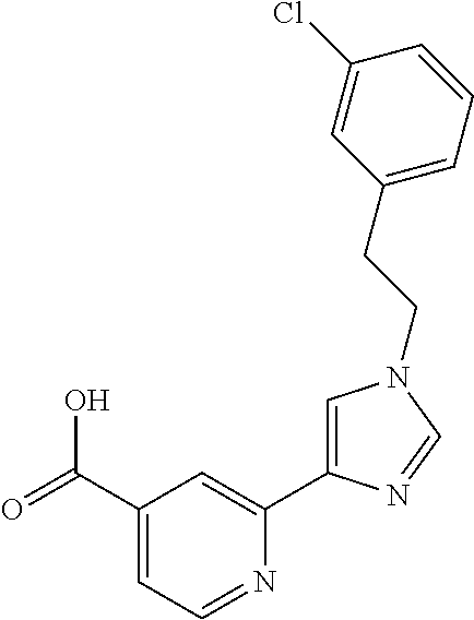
C1(C(=O)O)=CC=NC(C2=CN(CCC3=CC=CC(Cl)=C3)C=N2)=C1
